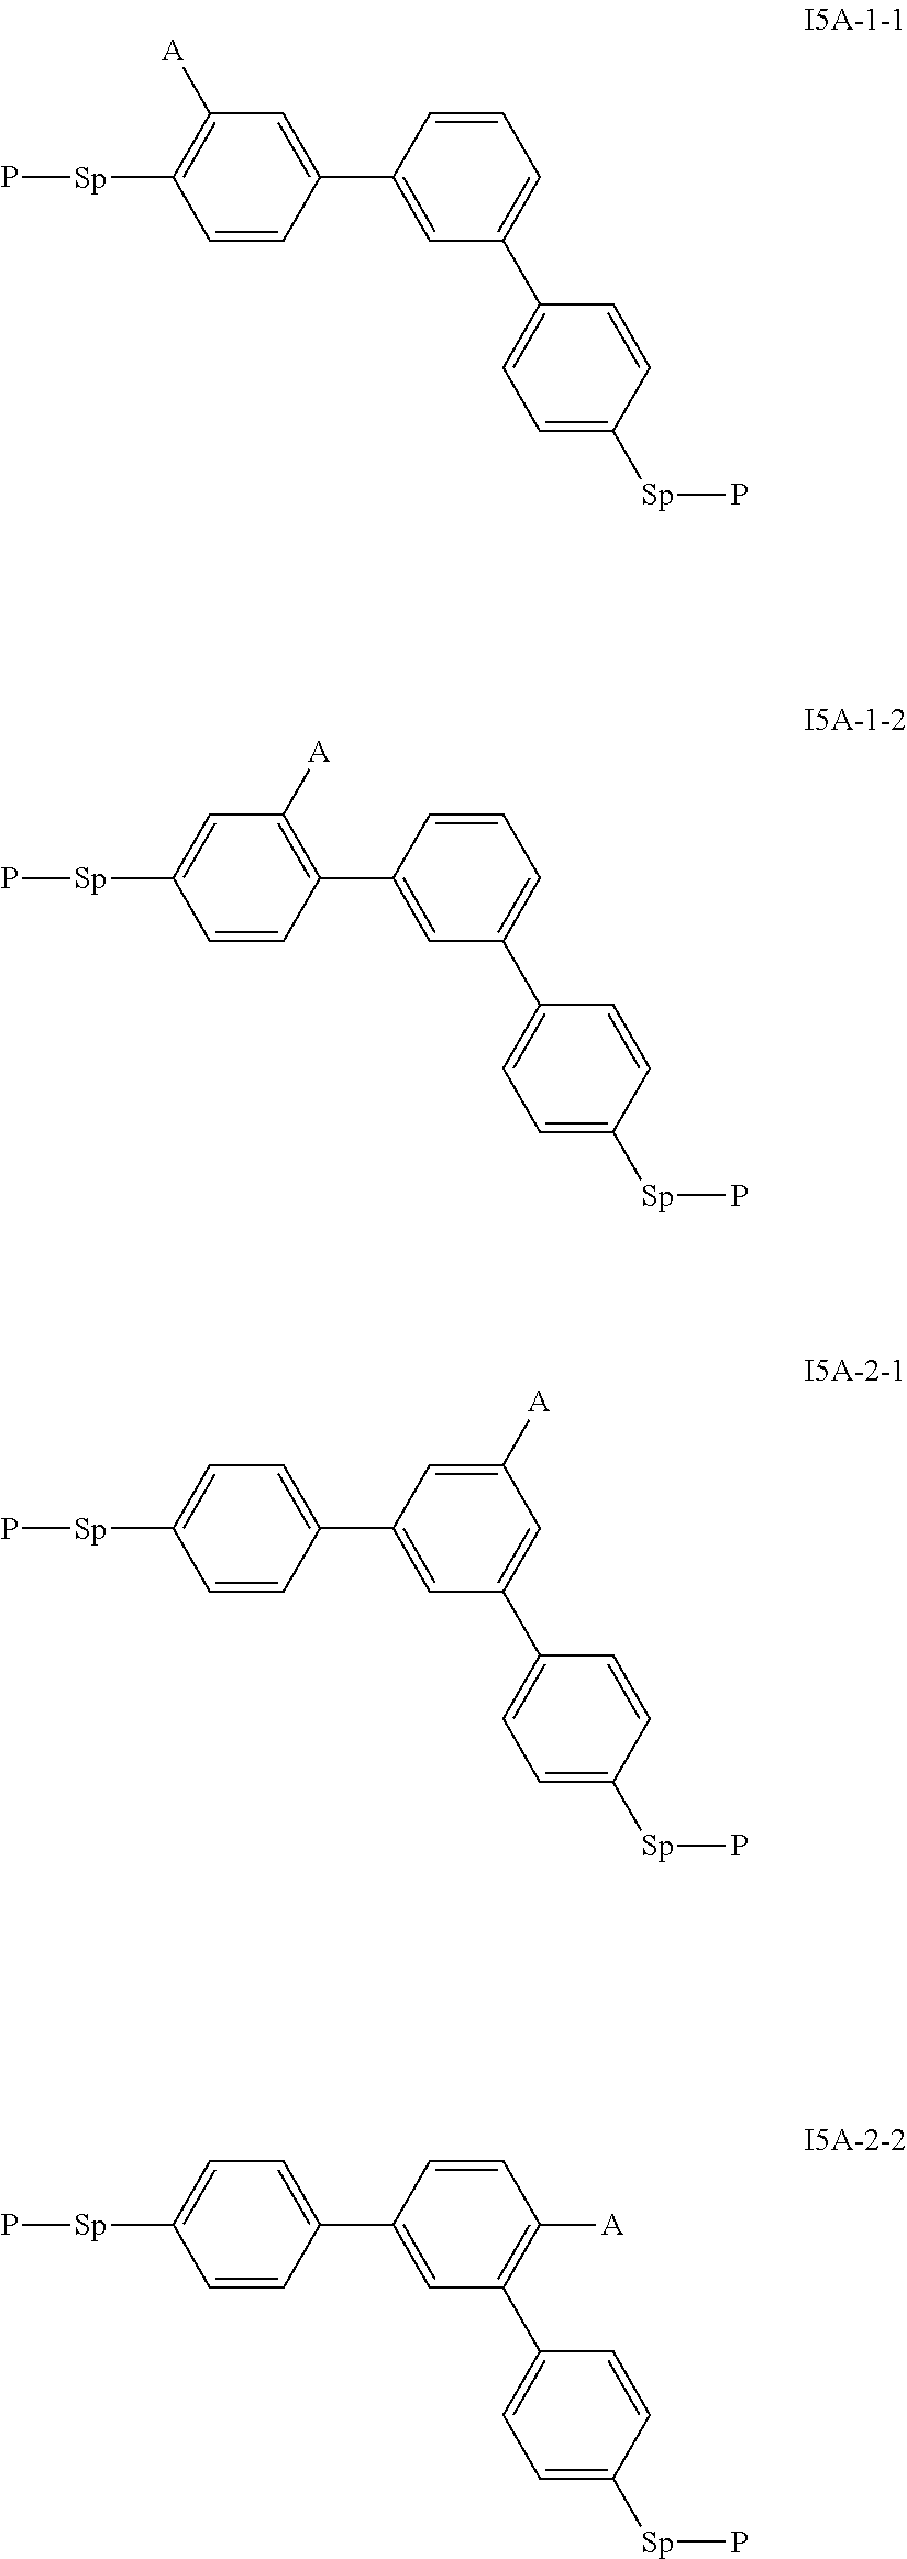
C1=CC=C(C2=CC=C([Sp]P)C=C2)C=C1C1=CC([A])=C([Sp]P)C=C1.C1=CC=C(C2=CC=C([Sp]P)C=C2)C=C1C1=C([A])C=C([Sp]P)C=C1.C1=C([A])C=C(C2=CC=C([Sp]P)C=C2)C=C1C1=CC=C([Sp]P)C=C1.C1=CC([A])=C(C2=CC=C([Sp]P)C=C2)C=C1C1=CC=C([Sp]P)C=C1
